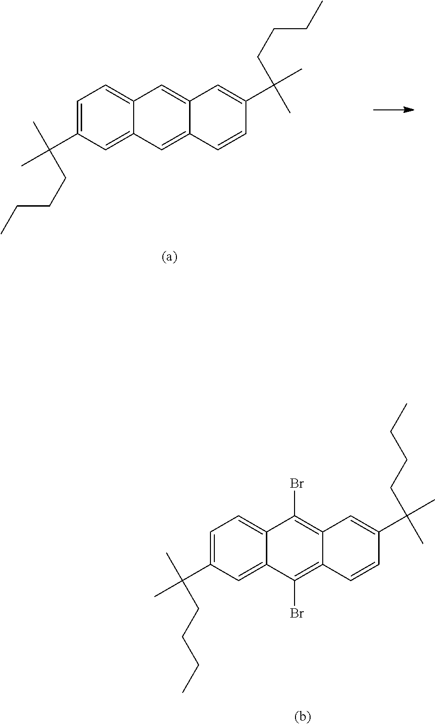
C1=C(C(C)(C)CCCC)C=C2C(=C1)C(Br)=C1C(=C2Br)C=CC(C(CCCC)(C)C)=C1.C1=C(C(C)(C)CCCC)C=C2C(=C1)C=C1C(=C2)C=CC(C(CCCC)(C)C)=C1
